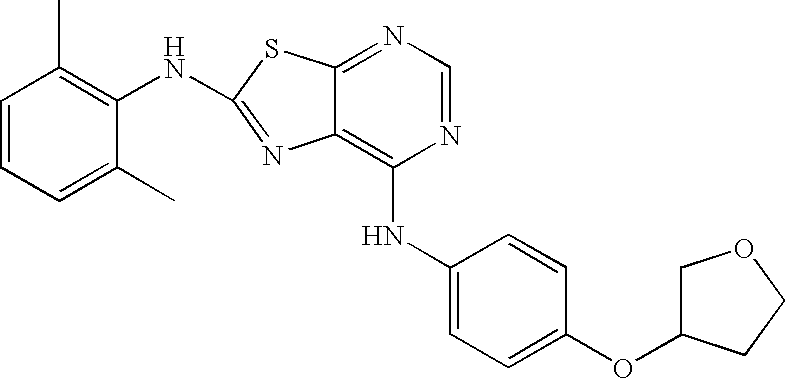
C1=CC=C(C)C(NC2=NC3=C(NC4=CC=C(OC5COCC5)C=C4)N=CN=C3S2)=C1C
